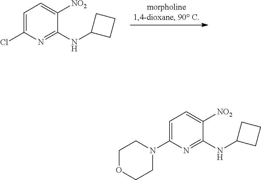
C1=C(Cl)N=C(NC2CCC2)C([NO2])=C1.C1=C(N2CCOCC2)N=C(NC2CCC2)C([NO2])=C1
